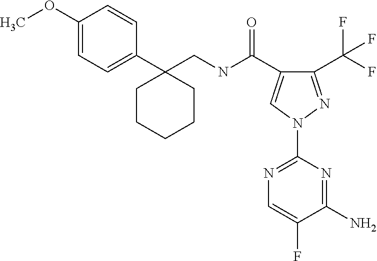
C(NC(=O)C1=CN(C2=NC=C(F)C(N)=N2)N=C1C(F)(F)F)C1(C2=CC=C(OC)C=C2)CCCCC1
